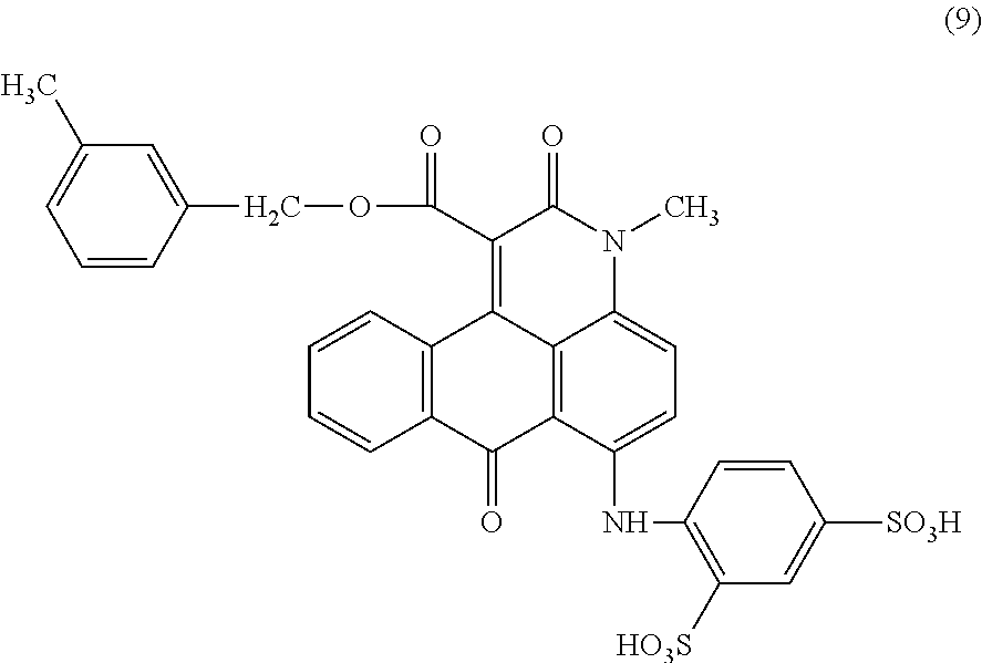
C12=C(C=CC=C1)C1=C(C(=O)OCC3=CC(C)=CC=C3)C(=O)N(C)C3=CC=C(NC4=C([HO3S])C=C([SO3H])C=C4)C(=C13)C2=O
